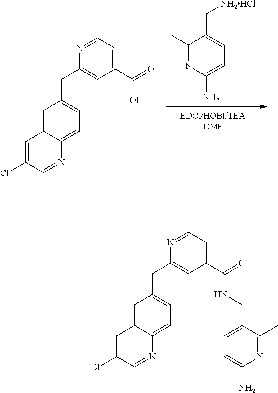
C1(C)=NC(N)=CC=C1C[NH2HCl].C1(Cl)=CC2=CC(CC3=CC(C(=O)O)=CC=N3)=CC=C2N=C1.C1(Cl)=CC2=CC(CC3=CC(C(=O)NCC4=CC=C(N)N=C4C)=CC=N3)=CC=C2N=C1
